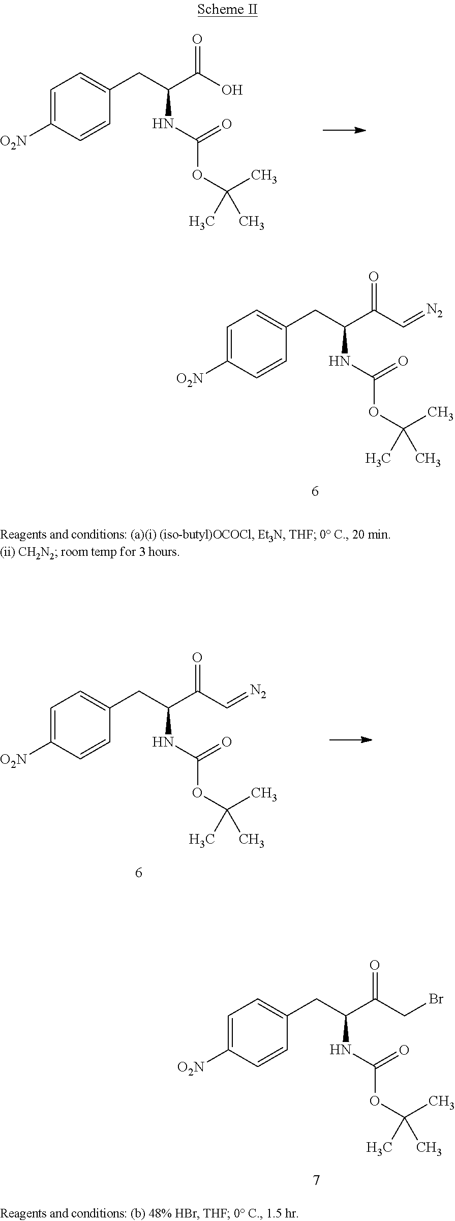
C1=C([O2N])C=CC(CC(C(O)=O)NC(=O)OC(C)(C)C)=C1.C1=C([O2N])C=CC(CC(C(C=[N2])=O)NC(=O)OC(C)(C)C)=C1.C1=C([O2N])C=CC(CC(C(C=[N2])=O)NC(=O)OC(C)(C)C)=C1.C1=C([O2N])C=CC(CC(C(CBr)=O)NC(=O)OC(C)(C)C)=C1
